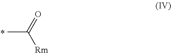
CC(=O)[Rm]
